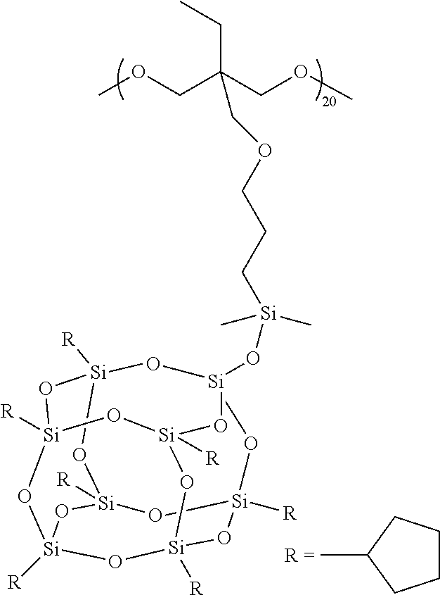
[Si]12([R])O[Si]3([R])O[Si]4([R])O[Si]([R])(O1)O[Si]1(O[Si](C)(C)CCCOCC(COC)(COC)CC)O[Si]([R])(O2)O[Si]([R])(O3)O[Si]([R])(O4)O1.CC1CCCC1
